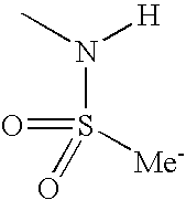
[Me-]S(=O)(N(C)[H])=O
